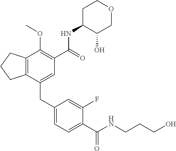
C12=C(CCC1)C(OC)=C(C(NC1C(O)COCC1)=O)C=C2CC1=CC=C(C(NCCCO)=O)C(F)=C1
